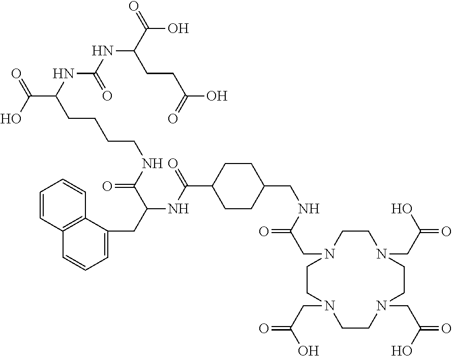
C(C(NC(NC(C(=O)O)CCC(O)=O)=O)CCCCNC(C(CC1=CC=CC2=C1C=CC=C2)NC(C1CCC(CNC(CN2CCN(CC(=O)O)CCN(CC(=O)O)CCN(CC(=O)O)CC2)=O)CC1)=O)=O)(O)=O
